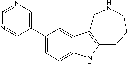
C1(C2=CN=CN=C2)=CC=C2C(=C1)C1=C(N2)CCCNC1
